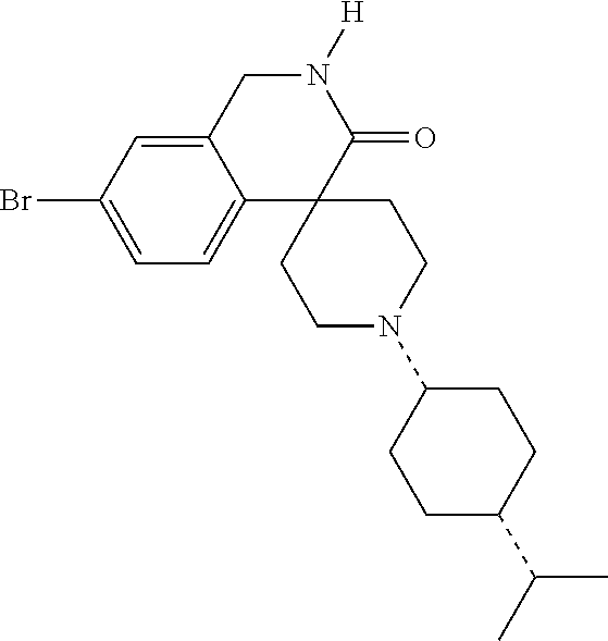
C1C2=CC(Br)=CC=C2C2(C(=O)N1[H])CCN(C1CCC(C(C)C)CC1)CC2
